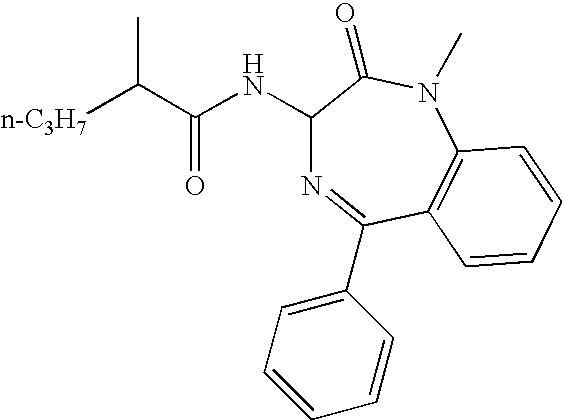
C1(NC(C([n-C3H7])C)=O)N=C(C2=CC=CC=C2)C2=C(N(C)C1=O)C=CC=C2
